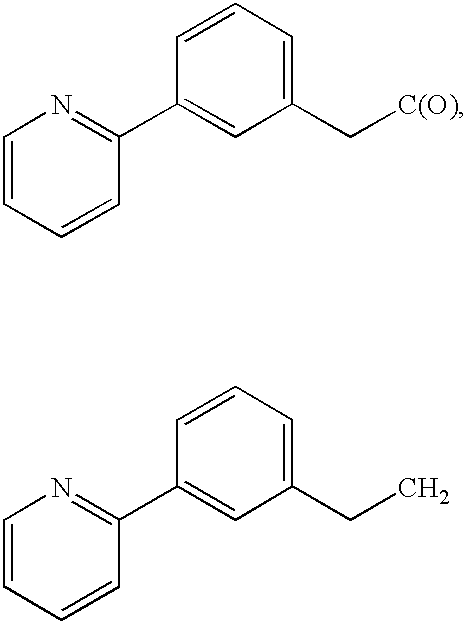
C1=CC=CC(C2=CC(C[C(O)])=CC=C2)=N1.C1=CC=CC(C2=CC(CC)=CC=C2)=N1
